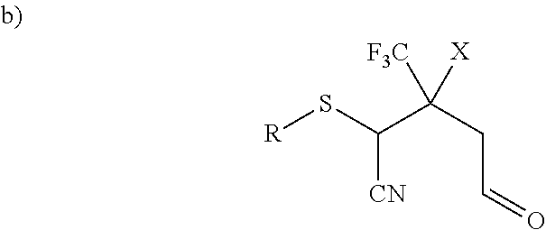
[R]SC(C(CC=O)([X])[F3C])[CN]
